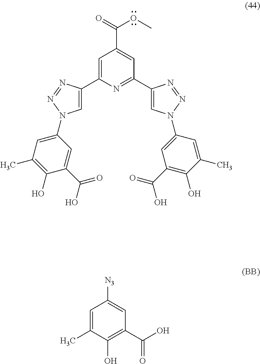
C1=C(C2=CN(C3=CC(C)=C(O)C(C(=O)O)=C3)N=N2)N=C(C2=CN(C3=CC(C(O)=O)=C(O)C(C)=C3)N=N2)C=C1C(=O)OC.C1=C(C)C(O)=C(C(O)=O)C=C1[N3]
